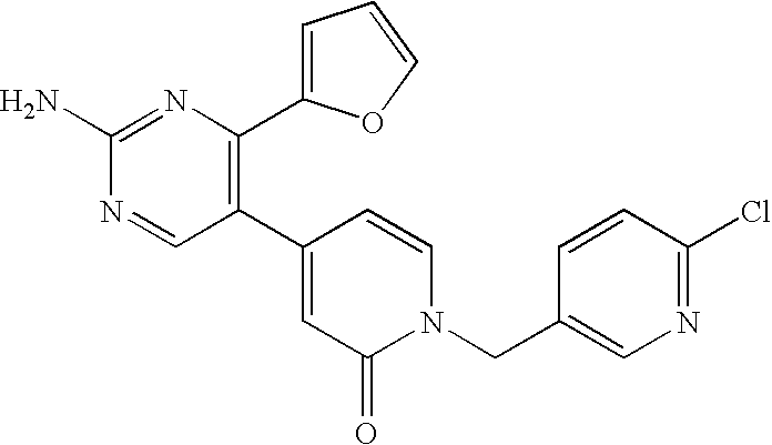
C1(C2=CC(=O)N(CC3=CN=C(Cl)C=C3)C=C2)=C(C2=CC=CO2)N=C(N)N=C1
